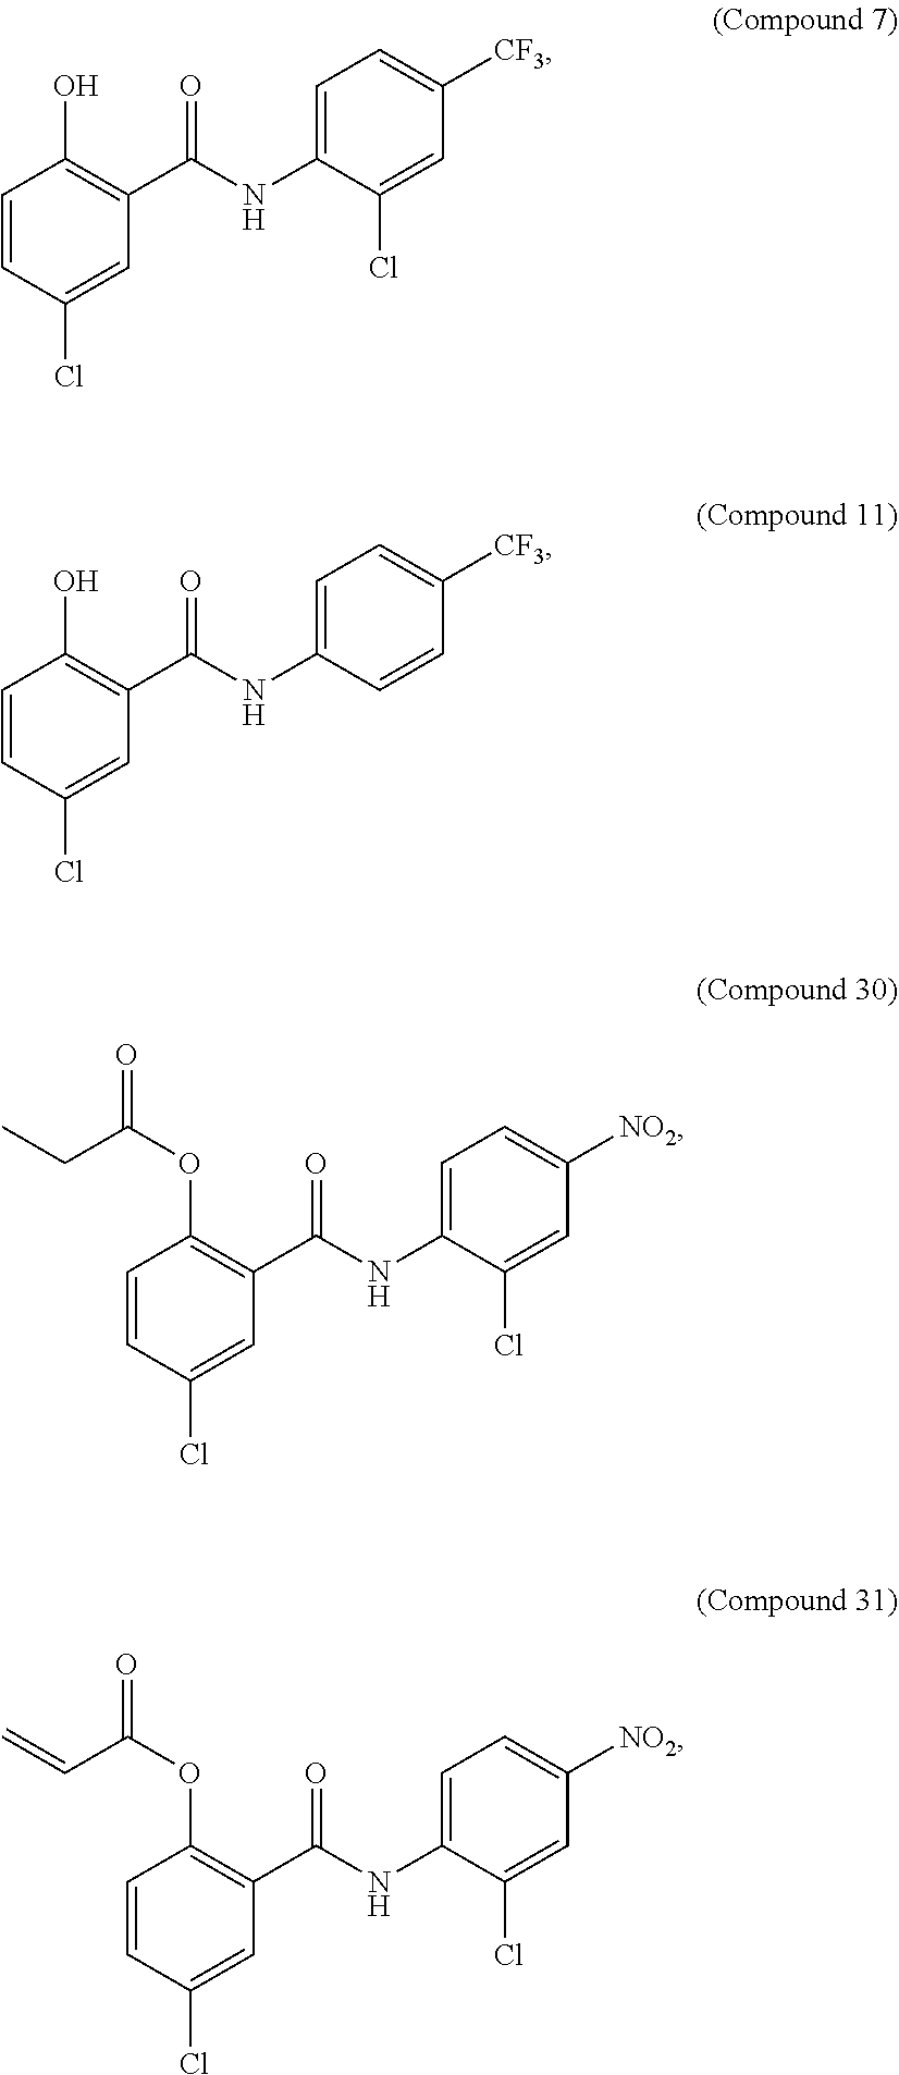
C1=CC(Cl)=CC(C(NC2=CC=C([CF3])C=C2Cl)=O)=C1O.C1=CC(Cl)=CC(C(NC2=CC=C([CF3])C=C2)=O)=C1O.C1=CC(Cl)=CC(C(NC2=CC=C([NO2])C=C2Cl)=O)=C1OC(=O)CC.C1=CC(Cl)=CC(C(NC2=CC=C([NO2])C=C2Cl)=O)=C1OC(=O)C=C
